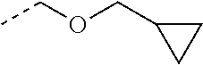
CCOCC1CC1
